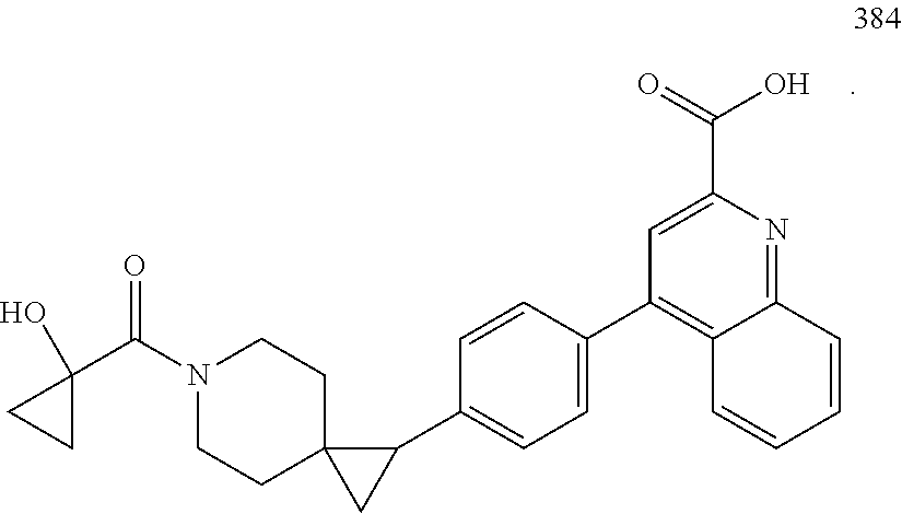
N1(C(=O)C2(O)CC2)CCC2(CC1)CC2C1=CC=C(C2=C3C(=NC(C(=O)O)=C2)C=CC=C3)C=C1
